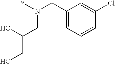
C1(CN(*)CC(CO)O)=CC=CC(Cl)=C1
